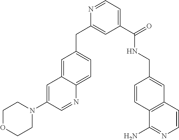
C1=C2C(=CC=C1CC1=CC(C(NCC3=CC4=C(C=C3)C(N)=NC=C4)=O)=CC=N1)N=CC(N1CCOCC1)=C2
